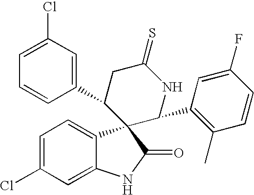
C1=C(Cl)C=C2C(=C1)C1(C(=O)N2)C(C2=CC(Cl)=CC=C2)CC(=S)NC1C1=C(C)C=CC(F)=C1
